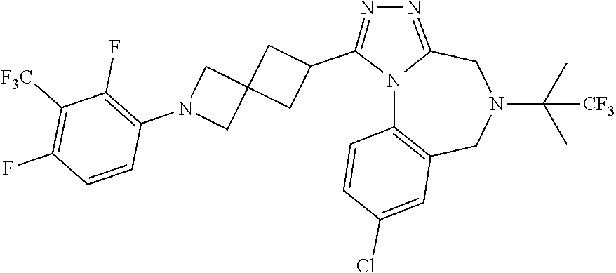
N12C3=C(CN(C(C)(C)[CF3])CC1=NN=C2C1CC2(C1)CN(C1=C(F)C([F3C])=C(F)C=C1)C2)C=C(Cl)C=C3
